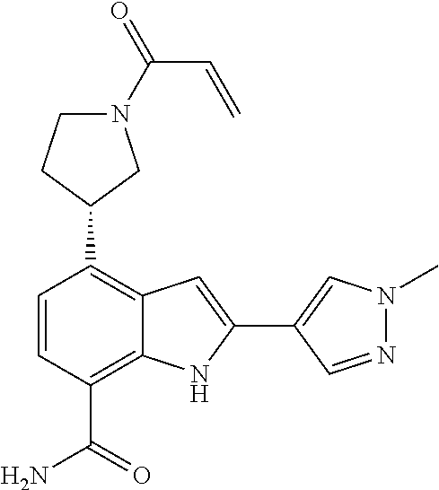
C1(C2CCN(C(=O)C=C)C2)=C2C(=C(C(N)=O)C=C1)NC(C1=CN(C)N=C1)=C2
